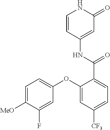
C1=CC(NC(C2=CC=C([CF3])C=C2OC2=CC=C([MeO])C(F)=C2)=O)=CC(=O)N1
